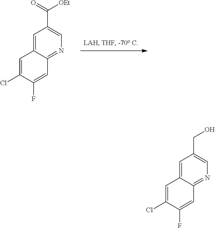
C1=C2C(=NC=C1CO)C=C(F)C(Cl)=C2.C1=C2C(=NC=C1C(=O)[OEt])C=C(F)C(Cl)=C2
